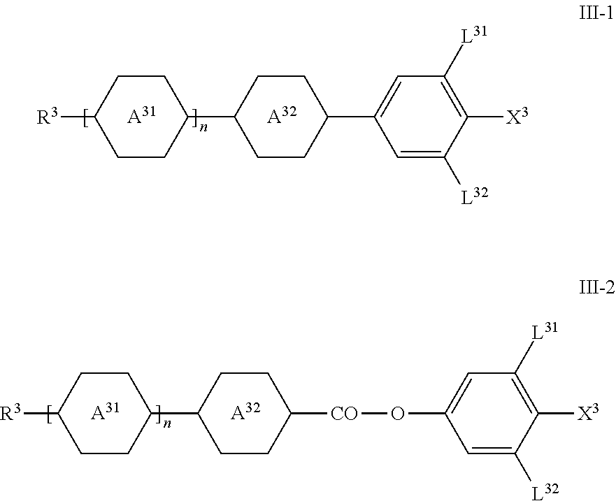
C1CC(C2CCC(C3=CC([L31])=C([X3])C([L32])=C3)CC2)CCC1[R3].[A31].[A32].[A31].[A32].C1CC(C2CCC([CO]OC3=CC([L31])=C([X3])C([L32])=C3)CC2)CCC1[R3]
